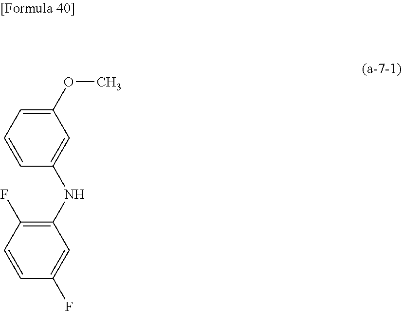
C1(OC)=CC=CC(NC2=C(F)C=CC(F)=C2)=C1
